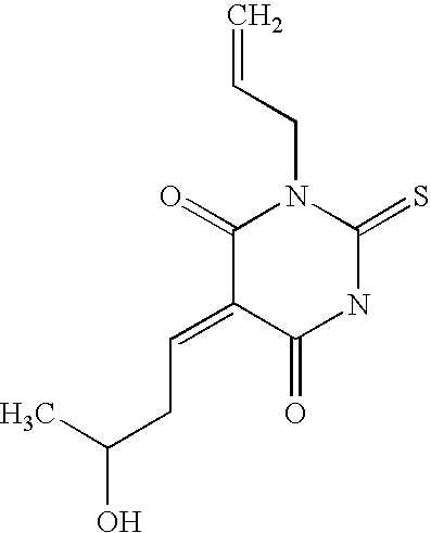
C=CCN1C(=O)C(=CCC(O)C)C(=O)NC1=S
